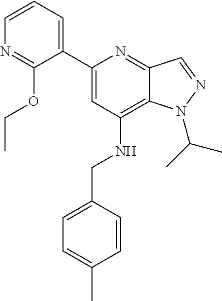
N1=C(OCC)C(C2=CC(NCC3=CC=C(C)C=C3)=C3C(=N2)C=NN3C(C)C)=CC=C1
